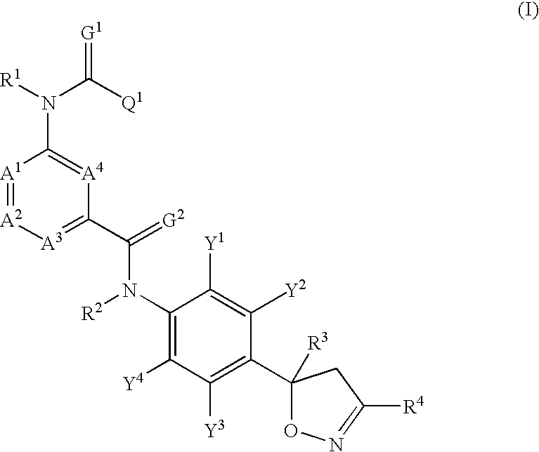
[A1]1=[A2][A3]=C(C(=[G2])N(C2=C([Y4])C([Y3])=C(C3([R3])ON=C([R4])C3)C([Y2])=C2[Y1])[R2])[A4]=C1N([R1])C([Q1])=[G1]
